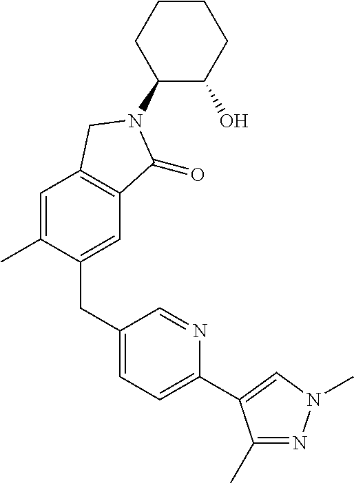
C1(N2C(=O)C3=C(C=C(C)C(CC4=CC=C(C5=CN(C)N=C5C)N=C4)=C3)C2)C(O)CCCC1
